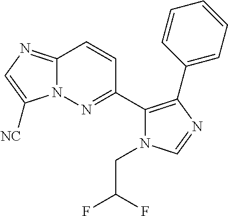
N12C(=NC=C1[NC])C=CC(C1=C(C3=CC=CC=C3)N=CN1CC(F)F)=N2
